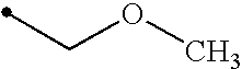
C(C)OC
